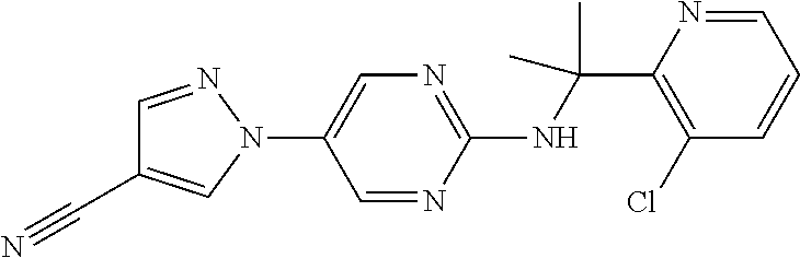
C1(NC(C2=C(Cl)C=CC=N2)(C)C)=NC=C(N2N=CC(C#N)=C2)C=N1
